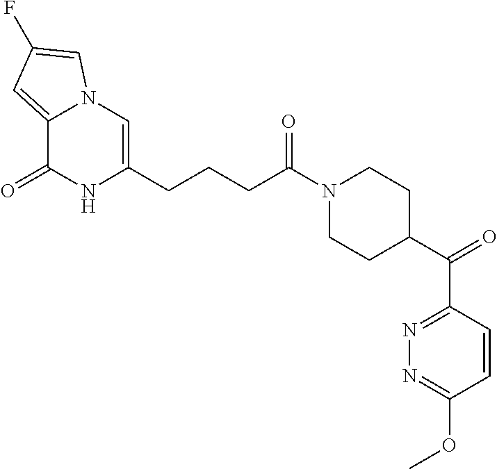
C12=CC(F)=CN1C=C(CCCC(N1CCC(C(C3=NN=C(OC)C=C3)=O)CC1)=O)NC2=O
